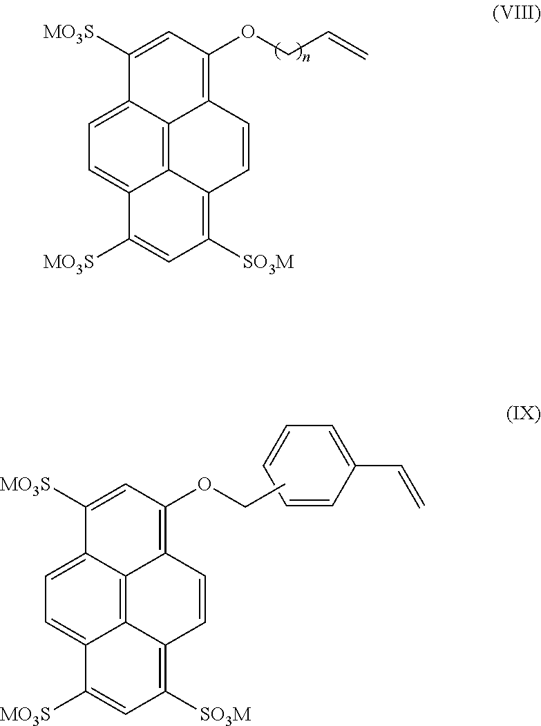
C1=C2C3=C4C(=C1)C([MO3S])=CC([SO3M])=C4C=CC3=C(OCC=C)C=C2[MO3S].C1=C2C3=C4C(=C1)C([MO3S])=CC([SO3M])=C4C=CC3=C(OCC)C=C2[MO3S].C1=CC=C(C=C)C=C1
